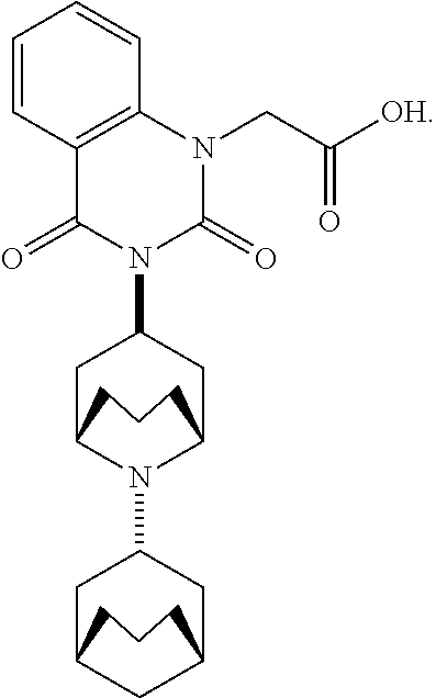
C12=C(N(CC([OH])=O)C(=O)N(C3CC4N(C5CC6CC(C5)CCC6)C(C3)CCC4)C1=O)C=CC=C2
